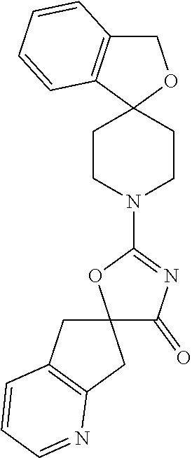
C12(C(=O)N=C(N3CCC4(CC3)OCC3=C4C=CC=C3)O1)CC1=C(C2)N=CC=C1
